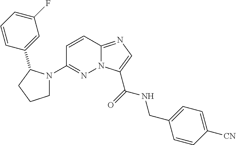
N12C(=NC=C1C(=O)NCC1=CC=C([CN])C=C1)C=CC(N1CCCC1C1=CC(F)=CC=C1)=N2
